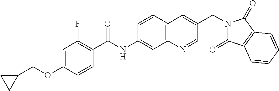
C1=C(OCC2CC2)C=CC(C(NC2=C(C)C3=C(C=C2)C=C(CN2C(=O)C4=C(C2=O)C=CC=C4)C=N3)=O)=C1F
